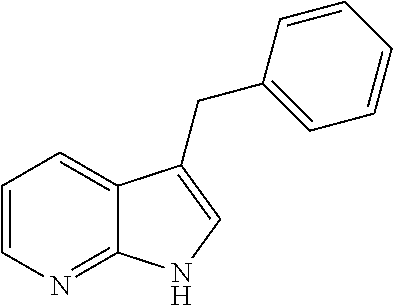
C1=CN=C2C(=C1)C(CC1=CC=CC=C1)=CN2
